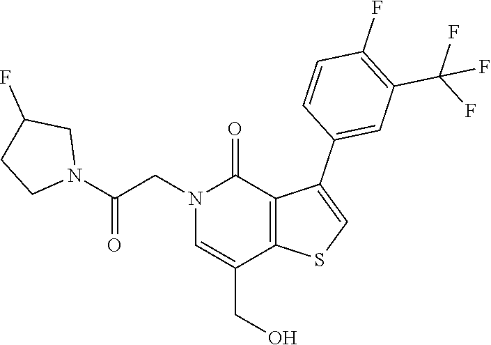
OCC1=CN(CC(N2CCC(F)C2)=O)C(=O)C2=C1SC=C2C1=CC(C(F)(F)F)=C(F)C=C1
